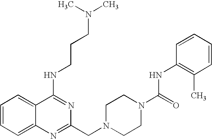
C1=CC=C2C(=C1)C(NCCCN(C)C)=NC(CN1CCN(C(=O)NC3=C(C)C=CC=C3)CC1)=N2
